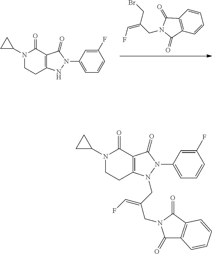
C12=C(C=CC=C1)C(=O)N(CC(CBr)=CF)C2=O.N1(C2CC2)CCC2=C(C1=O)C(=O)N(C1=CC=CC(F)=C1)N2.N1(C2CC2)CCC2=C(C1=O)C(=O)N(C1=CC=CC(F)=C1)N2CC(=CF)CN1C(=O)C2=C(C1=O)C=CC=C2
